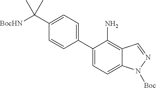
C1(C2=CC=C3C(=C2N)C=NN3[Boc])=CC=C(C([BocHN])(C)C)C=C1
